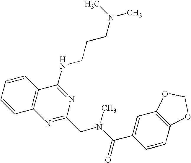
C1=CC=CC2=C1N=C(CN(C(=O)C1=CC3=C(C=C1)OCO3)C)N=C2NCCCN(C)C
